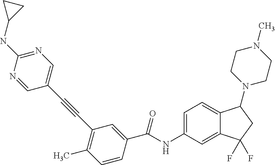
C1=C(NC(C2=CC(C#CC3=CN=C(NC4CC4)N=C3)=C(C)C=C2)=O)C=C2C(=C1)C(N1CCN(C)CC1)CC2(F)F
